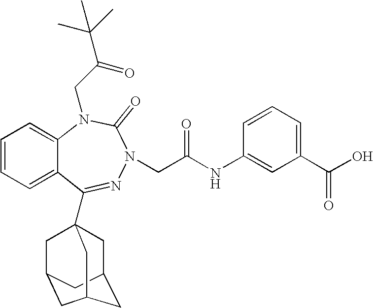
C1=CC=C2C(=C1)N(CC(C(C)(C)C)=O)C(=O)N(CC(NC1=CC(C(O)=O)=CC=C1)=O)N=C2C12CC3CC(C1)CC(C3)C2
